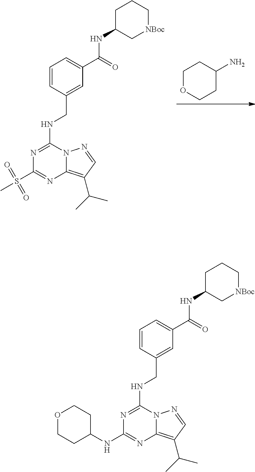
C1(N)CCOCC1.N1=C(NCC2=CC(C(=O)NC3C[NBoc]CCC3)=CC=C2)N2C(=C(C(C)C)C=N2)N=C1S(C)(=O)=O.N1=C(NCC2=CC(C(=O)NC3C[NBoc]CCC3)=CC=C2)N2C(=C(C(C)C)C=N2)N=C1NC1CCOCC1
